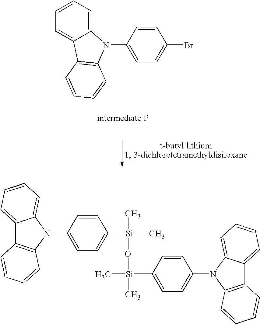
C1=C(N2C3=CC=CC=C3C3=C2C=CC=C3)C=CC(Br)=C1.C1=C(N2C3=C(C4=CC=CC=C42)C=CC=C3)C=CC([Si](C)(O[Si](C)(C2=CC=C(N3C4=C(C5=CC=CC=C53)C=CC=C4)C=C2)C)C)=C1
